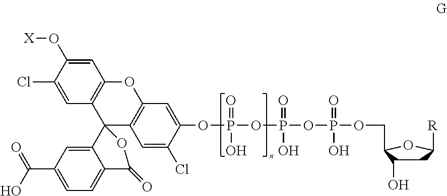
C1=C(Cl)C(O[X])=CC2=C1C1(C3=C(O2)C=C(OP(=O)(O)OP(=O)(O)OP(O)(=O)OCC2C(O)CC([R])O2)C(Cl)=C3)C2=CC(C(O)=O)=CC=C2C(=O)O1
